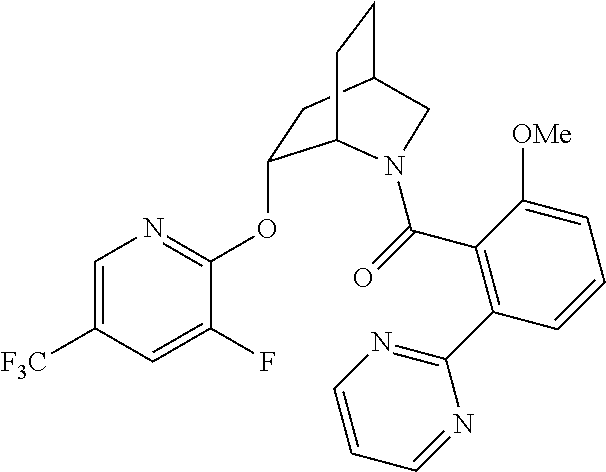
C1=C([F3C])C=C(F)C(OC2CC3CCC2N(C(=O)C2=C(C4=NC=CC=N4)C=CC=C2[OMe])C3)=N1
